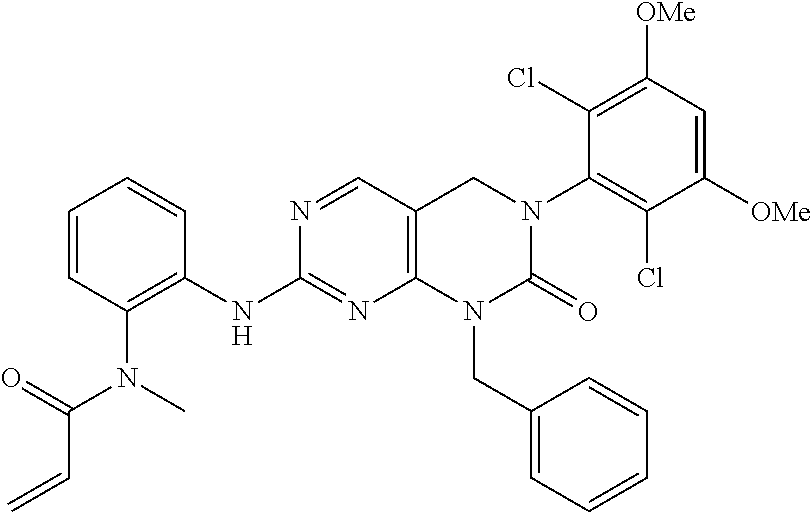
N(C1=NC2=C(C=N1)CN(C1=C(Cl)C([OMe])=CC([OMe])=C1Cl)C(=O)N2CC1=CC=CC=C1)C1=C(N(C(=O)C=C)C)C=CC=C1
